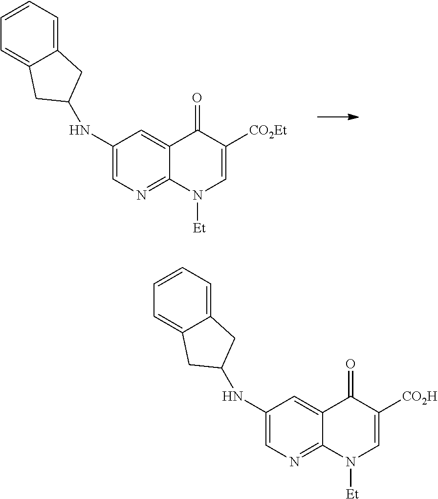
C12=NC=C(NC3CC4=CC=CC=C4C3)C=C1C(=O)C([CO2Et])=CN2[Et].C12=NC=C(NC3CC4=CC=CC=C4C3)C=C1C(=O)C([CO2H])=CN2[Et]
